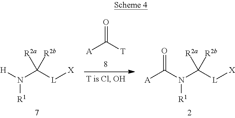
[H]N(C([L][X])([R2a])[R2b])[R1].[A]C([T])=O.C([L][X])([R2a])([R2b])N([R1])C([A])=O
